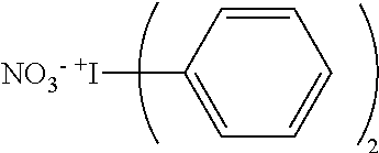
C1=CC([NO3- +I])=CC=C1
